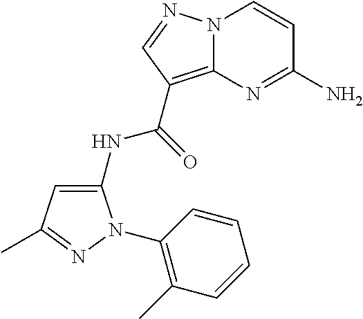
N12C(=C(C(=O)NC3=CC(C)=NN3C3=C(C)C=CC=C3)C=N1)N=C(N)C=C2
